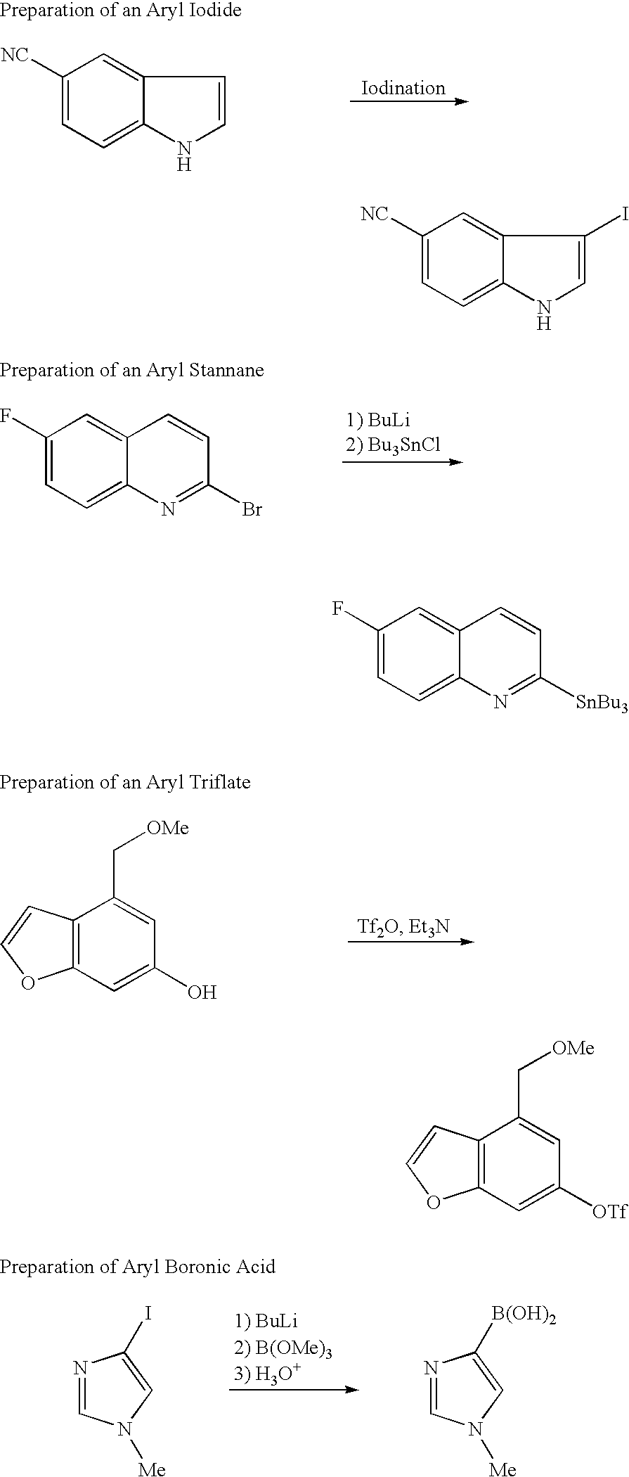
C1([NC])=CC=C2C(=C1)C=CN2.C1(F)=CC=C2C(=C1)C=CC(Br)=N2.C12=C(C=C(O)C=C1C[OMe])OC=C2.C1=NC(I)=CN1[Me].C1=NC([B(OH)2])=CN1[Me].C1([NC])=CC=C2C(=C1)C(I)=CN2.C1(F)=CC=C2C(=C1)C=CC([SnBu3])=N2.C12=C(C=C([OTf])C=C1C[OMe])OC=C2
